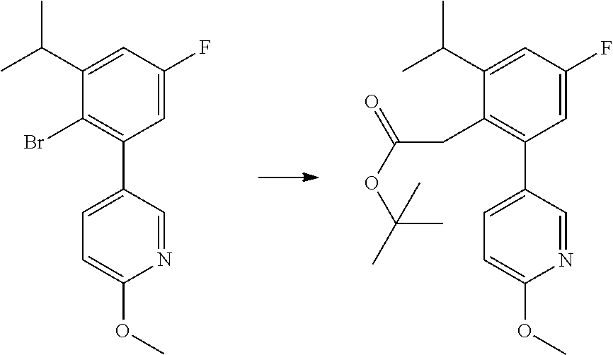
C1(C(C)C)=CC(F)=CC(C2=CC=C(OC)N=C2)=C1CC(OC(C)(C)C)=O.C1(C(C)C)=CC(F)=CC(C2=CC=C(OC)N=C2)=C1Br
